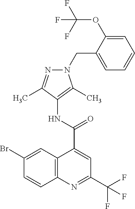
C12=C(N=C(C(F)(F)F)C=C1C(NC1=C(C)N(CC3=CC=CC=C3OC(F)(F)F)N=C1C)=O)C=CC(Br)=C2
